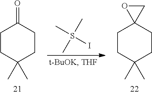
CS(I)(C)C.C1CC(C)(C)CCC1=O.C1CC(C)(C)CCC12CO2
